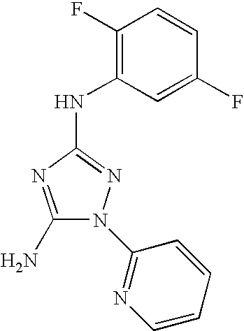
C1(N)=NC(NC2=C(F)C=CC(F)=C2)=NN1C1=NC=CC=C1
